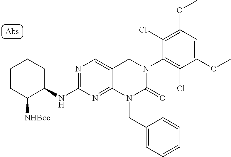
[NHBoc]C1CCCCC1NC1=NC=C2C(=N1)N(CC1=CC=CC=C1)C(=O)N(C1=C(Cl)C(OC)=CC(OC)=C1Cl)C2
